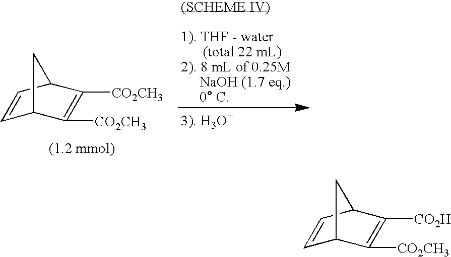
C1=CC2C([CO2CH3])=C([CO2CH3])C1C2.C1=CC2C([CO2H])=C([CO2CH3])C1C2
